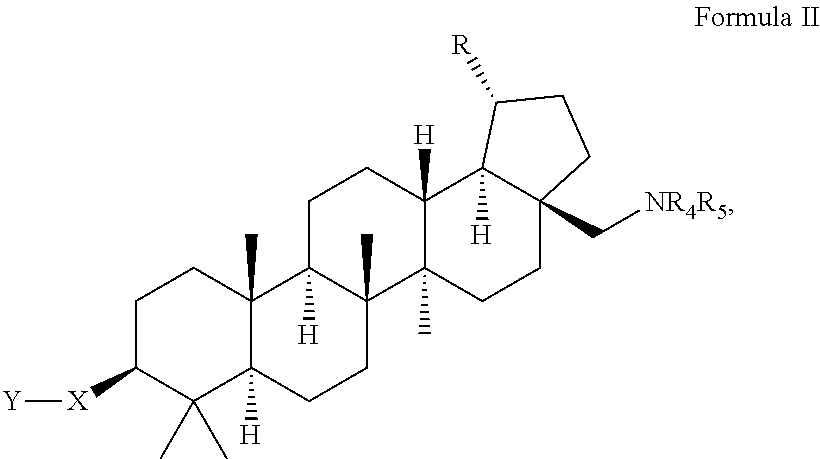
C1C([X][Y])C(C)(C)C2([H])C(C)(C1)C1([H])C(C)(CC2)C2(C)C([H])(CC1)C1([H])C(C[NR4R5])(CC2)CCC1[R]
